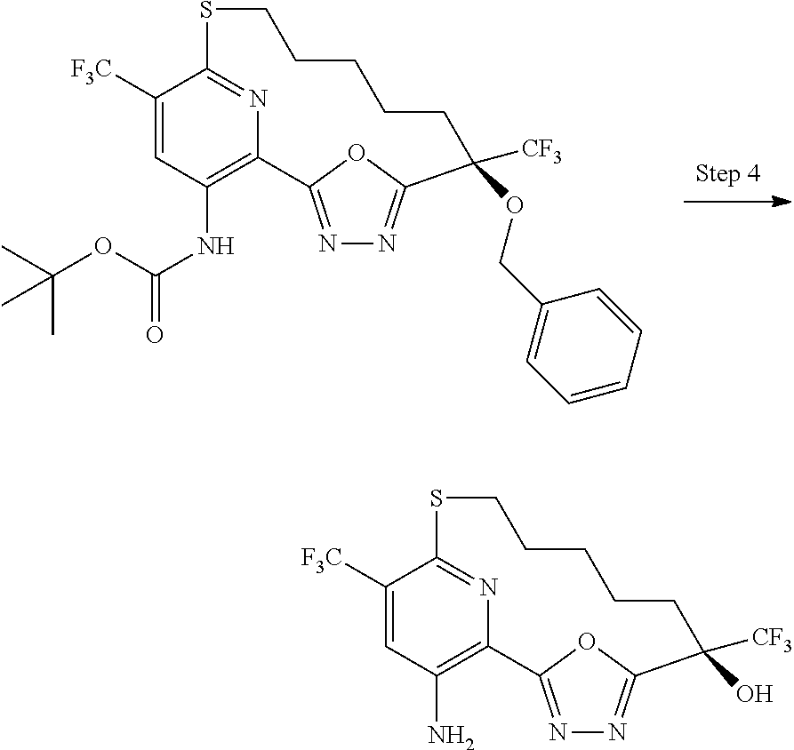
N1=C2OC(=N1)C(OCC1=CC=CC=C1)([CF3])CCCCCSC1=NC2=C(NC(=O)OC(C)(C)C)C=C1[F3C].N1=C2OC(=N1)C(O)([CF3])CCCCCSC1=NC2=C(N)C=C1[F3C]
